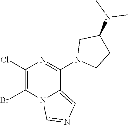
C1(Cl)=C(Br)N2C(=CN=C2)C(N2CCC(N(C)C)C2)=N1
